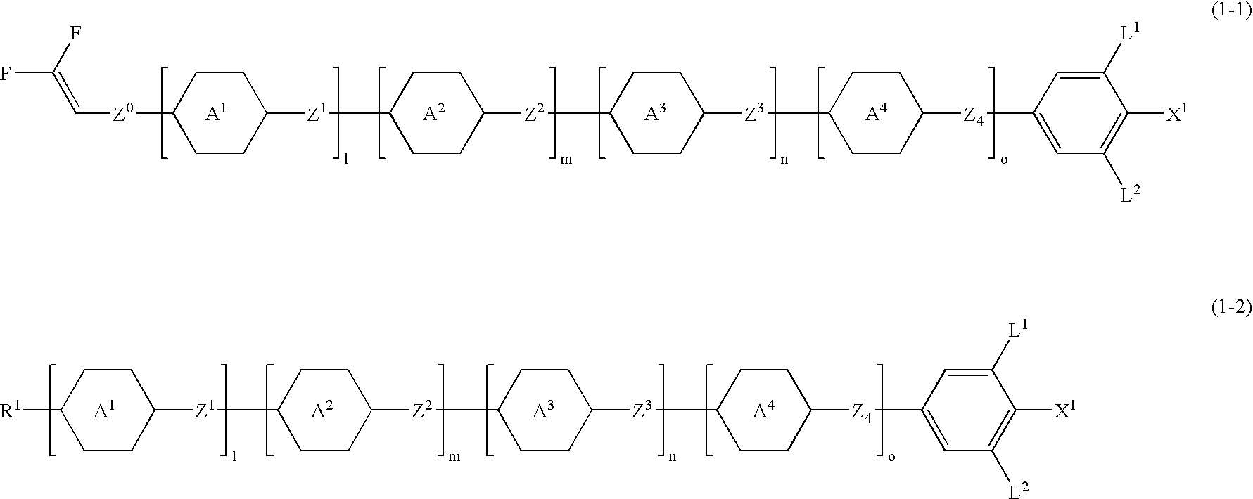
C1CC([Z1]C2CCC([Z2]C3CCC([Z3]C4CCC([Z4]C5=CC([L2])=C([X1])C([L1])=C5)CC4)CC3)CC2)CCC1[Z0]C=C(F)F.C1CC([Z1]C2CCC([Z2]C3CCC([Z3]C4CCC([Z4]C5=CC([L2])=C([X1])C([L1])=C5)CC4)CC3)CC2)CCC1[R1]
